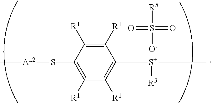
C1([R1])=C([R1])C(S[Ar2]C)=C([R1])C([R1])=C1[S+](C)[R3].[R5]S([O-])(=O)=O
